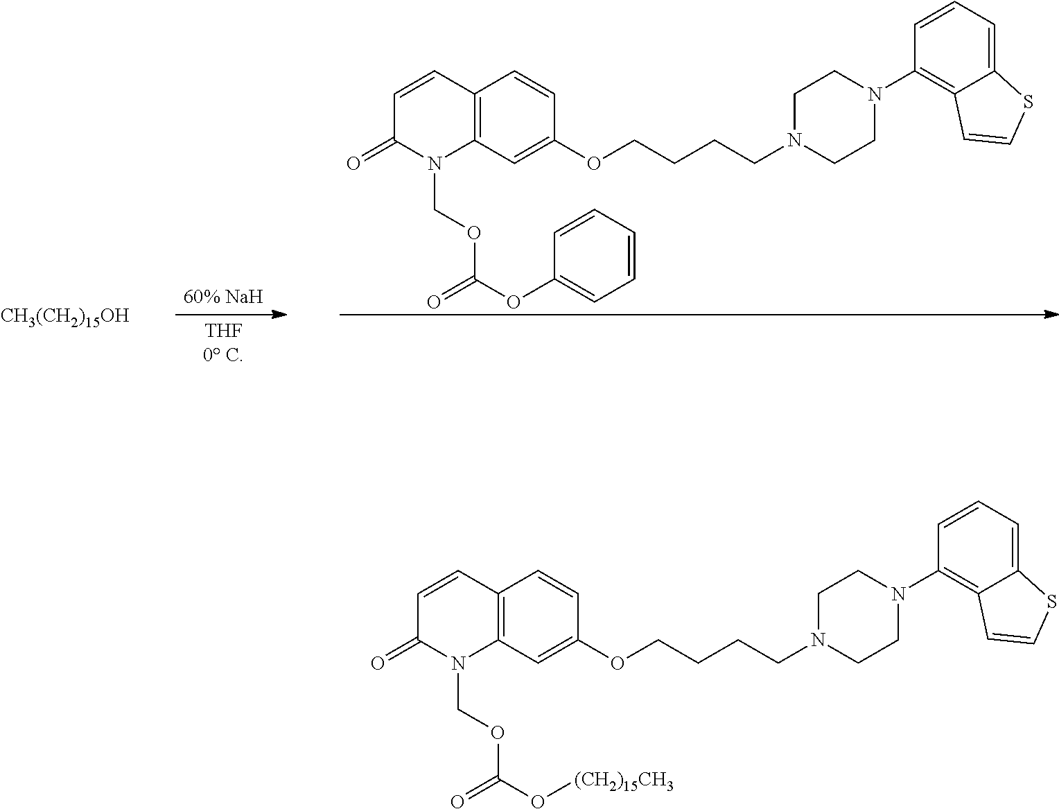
C12=C(C=C(OCCCCN3CCN(C4=C5C(=CC=C4)SC=C5)CC3)C=C1)N(COC(O[(CH2)15CH3])=O)C(=O)C=C2.C12=C(C=C(OCCCCN3CCN(C4=C5C(=CC=C4)SC=C5)CC3)C=C1)N(COC(OC1=CC=CC=C1)=O)C(=O)C=C2.[CH3(CH2)15OH]
